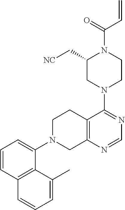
C12=C(N=CN=C1N1CCN(C(C=C)=O)C(C[NC])C1)CN(C1=CC=CC3=C1C(C)=CC=C3)CC2
